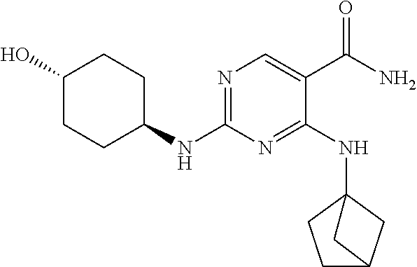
N1=C(NC2CCC(O)CC2)N=C(NC23CCC(C2)C3)C(C(N)=O)=C1
